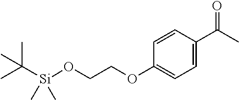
CC(C)(C)[Si](C)(C)OCCOC1=CC=C(C(=O)C)C=C1
